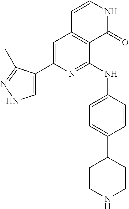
C1=C(C2=CNN=C2C)N=C(NC2=CC=C(C3CCNCC3)C=C2)C2=C1C=CNC2=O
